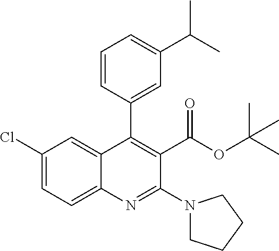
C1=CC(C2=C(C(OC(C)(C)C)=O)C(N3CCCC3)=NC3=CC=C(Cl)C=C23)=CC(C(C)C)=C1
